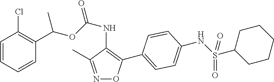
C1=CC=CC(C(OC(NC2=C(C3=CC=C(NS(C4CCCCC4)(=O)=O)C=C3)ON=C2C)=O)C)=C1Cl
